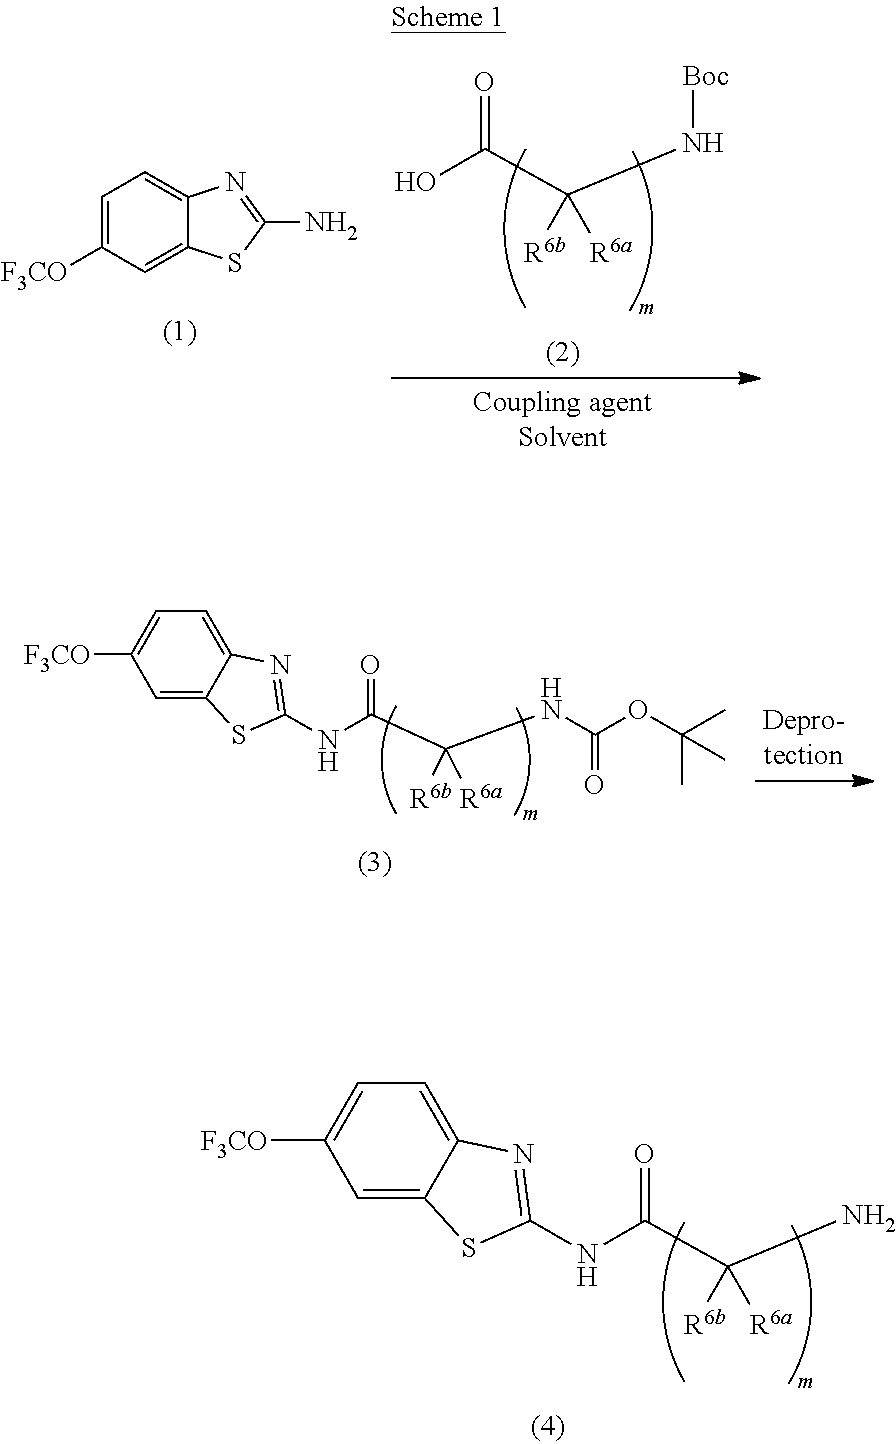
N(C(C(N)([R6b])[R6a])=O)C1=NC2=CC=C([F3CO])C=C2S1.OC(C(N[Boc])([R6b])[R6a])=O.C1=C([F3CO])C=C2C(=C1)N=C(N)S2.N(C(C(NC(OC(C)(C)C)=O)([R6b])[R6a])=O)C1=NC2=CC=C([F3CO])C=C2S1
